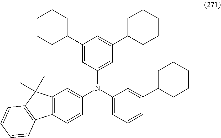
C1(N(C2=CC3=C(C=C2)C2=C(C3(C)C)C=CC=C2)C2=CC(C3CCCCC3)=CC(C3CCCCC3)=C2)=CC=CC(C2CCCCC2)=C1
